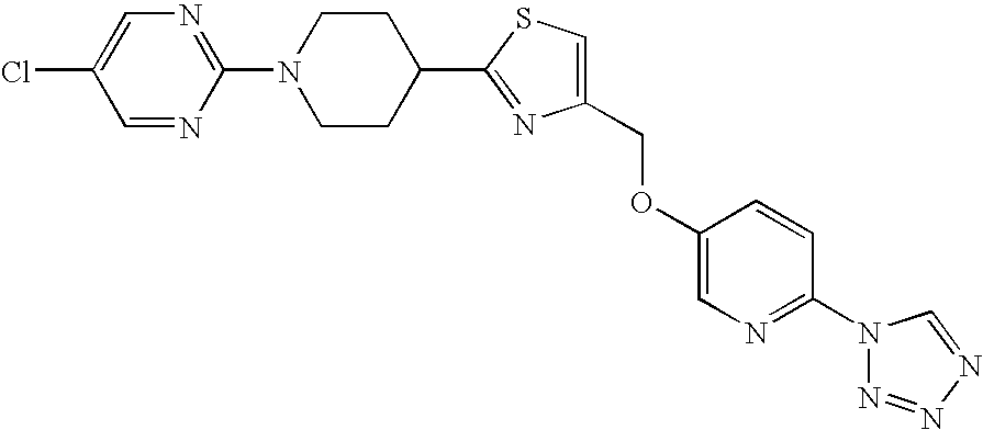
C1(COC2=CN=C(N3N=NN=C3)C=C2)=CSC(C2CCN(C3=NC=C(Cl)C=N3)CC2)=N1
